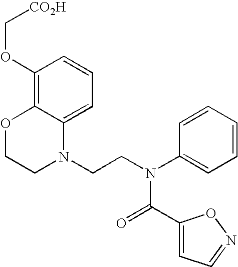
C1=C2C(=C(OC[CO2H])C=C1)OCCN2CCN(C1=CC=CC=C1)C(=O)C1=CC=NO1
